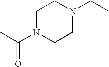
CC(N1CCN(CC)CC1)=O
